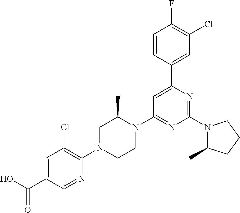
OC(C1=CC(Cl)=C(N2CCN(C3=NC(N4C(C)CCC4)=NC(C4=CC(Cl)=C(F)C=C4)=C3)C(C)C2)N=C1)=O
